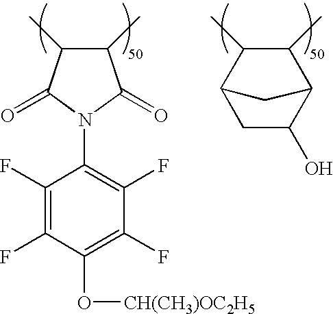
N1(C2=C(F)C(F)=C(O[CH(CH3)OC2H5])C(F)=C2F)C(=O)C(C)C(C)C1=O.C1(C)C(C)C2CC(O)C1C2
